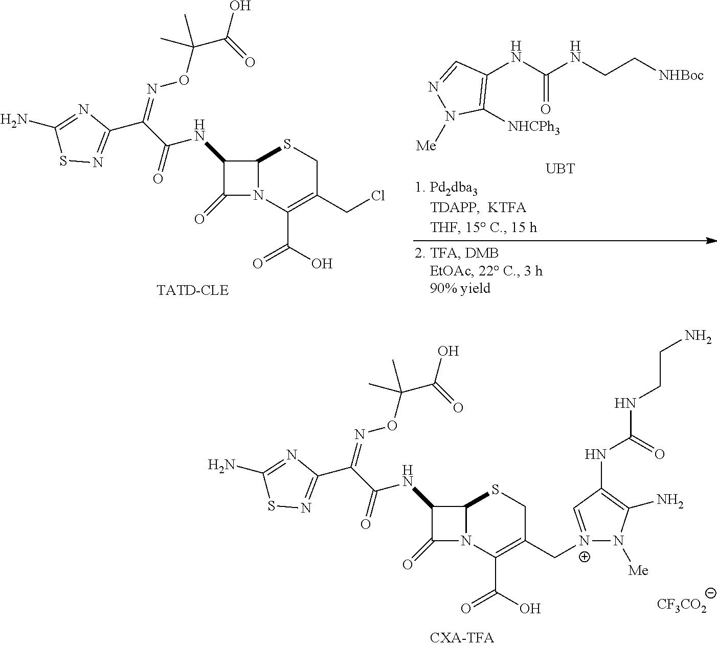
C12N(C(C(O)=O)=C(C[N+]3=CC(NC(NCCN)=O)=C(N)N3[Me])CS1)C(=O)C2NC(C(C1=NSC(N)=N1)=NOC(C(O)=O)(C)C)=O.[CF3CO2].C12N(C(C(O)=O)=C(CCl)CS1)C(=O)C2NC(C(C1=NSC(N)=N1)=NOC(C(O)=O)(C)C)=O.N1=CC(NC(NCC[NHBoc])=O)=C([NHCPh3])N1[Me].[UBT]
